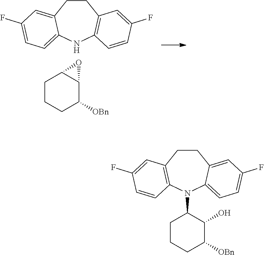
C12CCCC([OBn])C1O2.N1C2=C(CCC3=CC(F)=CC=C13)C=C(F)C=C2.C1(N2C3=CC=C(F)C=C3CCC3=C2C=CC(F)=C3)CCCC([OBn])C1O
